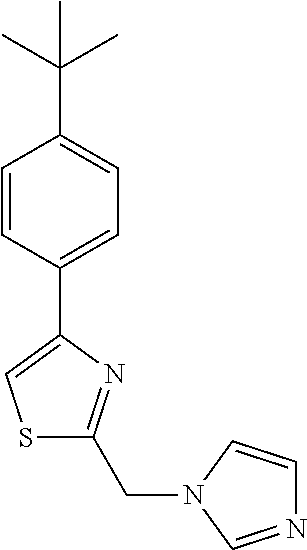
C1=CC(C2=CSC(CN3C=NC=C3)=N2)=CC=C1C(C)(C)C
